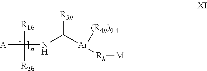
[NH](C([Ar]([(R4h)0-4])[Rh][M])[R3h])C([R1h])([A])[R2h]
